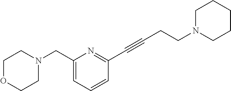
C1OCCN(CC2=CC=CC(C#CCCN3CCCCC3)=N2)C1
